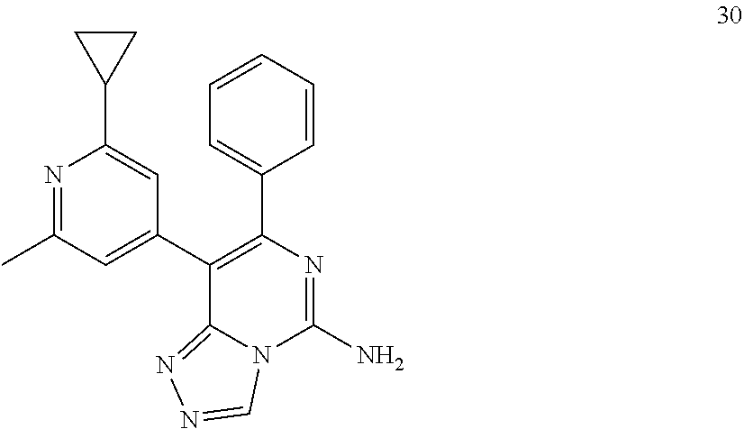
C1=CC=CC=C1C1=C(C2=CC(C)=NC(C3CC3)=C2)C2=NN=CN2C(N)=N1
